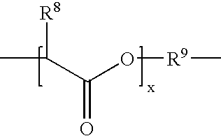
CC([R8])C(O[R9]C)=O
